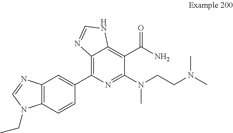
C1=CC2=C(C=C1C1=C3C(=C(C(N)=O)C(N(CCN(C)C)C)=N1)NC=N3)N=CN2CC
